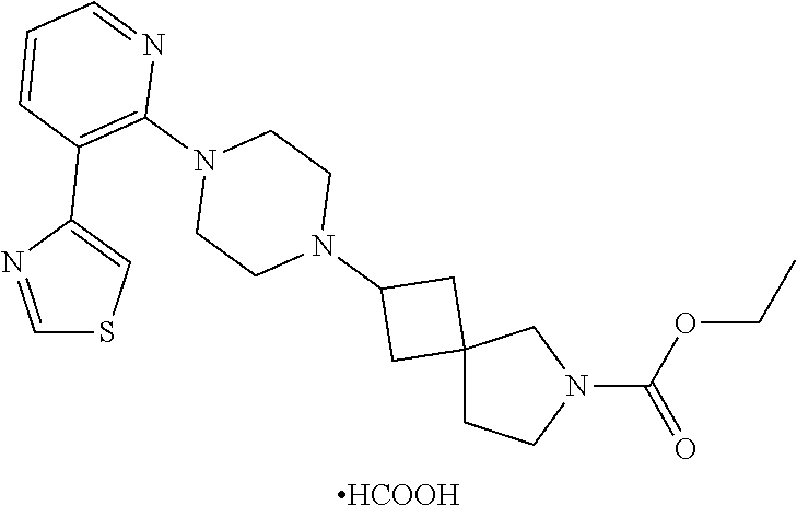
C12(CCN(C(=O)OCC)C1)CC(N1CCN(C3=C(C4=CSC=N4)C=CC=N3)CC1)C2.[HCOOH]
